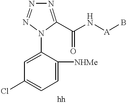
C1([NHMe])=CC=C(Cl)C=C1N1N=NN=C1C(=O)N[A]B
